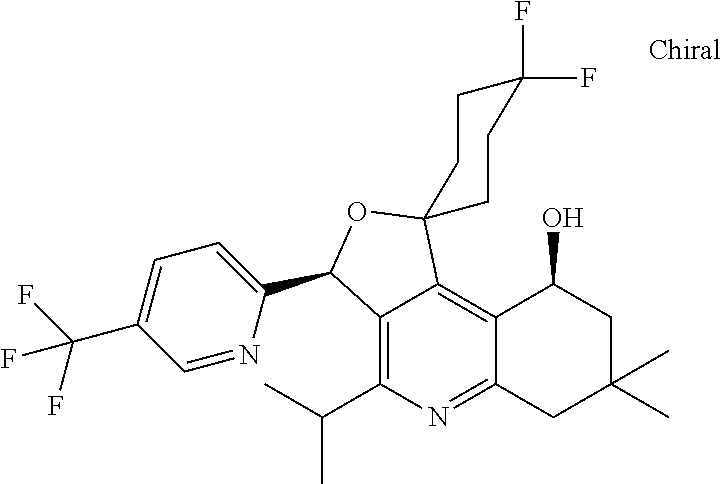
C1=NC(C2C3=C(C(C)C)N=C4C(=C3C3(O2)CCC(F)(F)CC3)C(O)CC(C)(C)C4)=CC=C1C(F)(F)F
